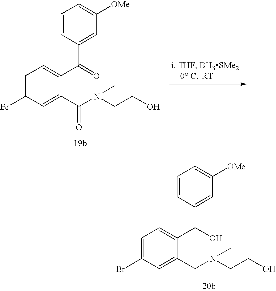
C1=C(CN(CCO)C)C(C(O)C2=CC([OMe])=CC=C2)=CC=C1Br.C1=C(C(N(CCO)C)=O)C(C(=O)C2=CC([OMe])=CC=C2)=CC=C1Br
